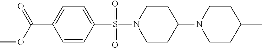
C1=C(C(OC)=O)C=CC(S(N2CCC(N3CCC(C)CC3)CC2)(=O)=O)=C1
